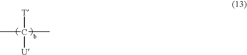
CC([T])(C)[U]
